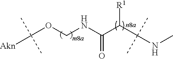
C(OCNC(C(C(NC)(C)C)[R1])=O)([Akn])(C)C
